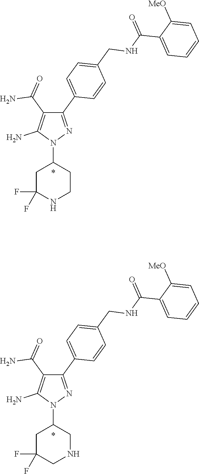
C1(N2N=C(C3=CC=C(CNC(C4=CC=CC=C4[MeO])=O)C=C3)C(C(N)=O)=C2N)CC(F)(F)NCC1.C1(N2N=C(C3=CC=C(CNC(C4=CC=CC=C4[MeO])=O)C=C3)C(C(N)=O)=C2N)CC(F)(F)CNC1
